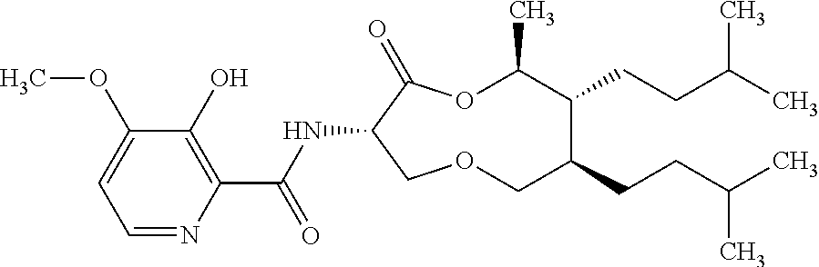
C1(O)=C(C(NC2C(=O)OC(C)C(CCC(C)C)C(CCC(C)C)COC2)=O)N=CC=C1OC
